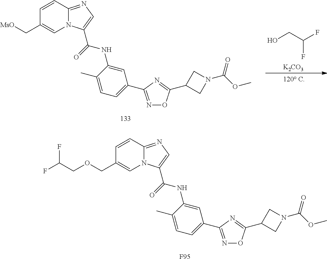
[MsO]CC1=CN2C(=NC=C2C(=O)NC2=CC(C3=NOC(C4CN(C(=O)OC)C4)=N3)=CC=C2C)C=C1.OCC(F)F.[K2CO3].O(CC1=CN2C(=NC=C2C(=O)NC2=CC(C3=NOC(C4CN(C(=O)OC)C4)=N3)=CC=C2C)C=C1)CC(F)F.[F95]
